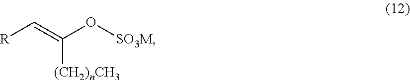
[R]C=C(O[SO3M])[(CH2)nCH3]
